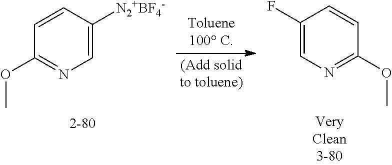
C1=C([N2+BF4-])C=CC(OC)=N1.C1(F)=CN=C(OC)C=C1
